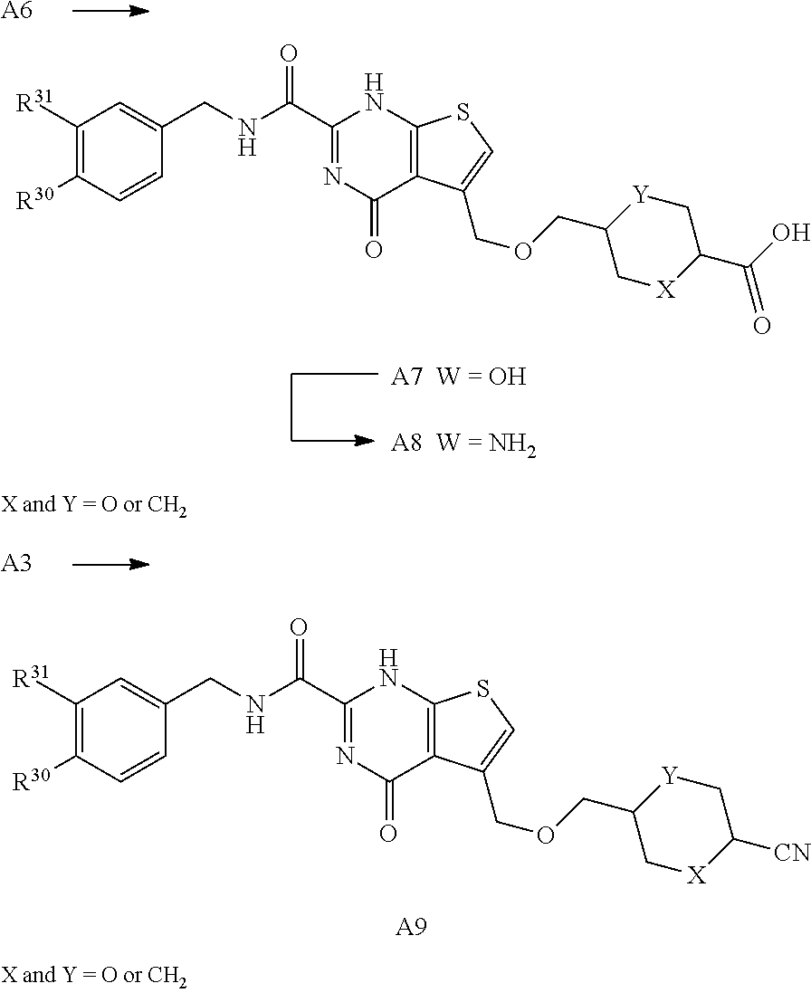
[A6].C12=C(C(COCC3C[X]C(C(O)=O)C[Y]3)=CS1)C(=O)N=C(C(NCC1=CC([R31])=C([R30])C=C1)=O)N2.[A3].[A9].C12=C(C(COCC3C[X]C([CN])C[Y]3)=CS1)C(=O)N=C(C(NCC1=CC([R31])=C([R30])C=C1)=O)N2
